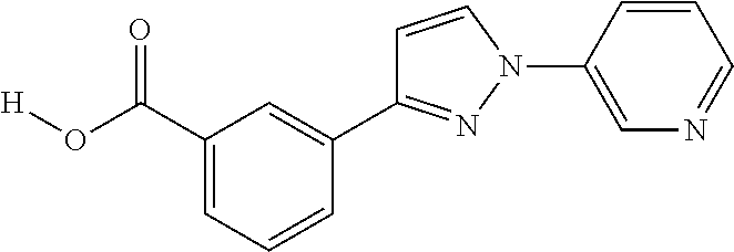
C1=C(C(O[H])=O)C=C(C2=NN(C3=CN=CC=C3)C=C2)C=C1
